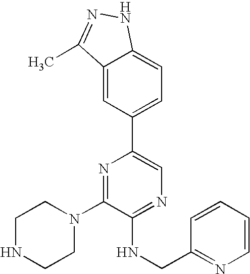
C1(N2CCNCC2)=NC(C2=CC=C3C(=C2)C(C)=NN3)=CN=C1NCC1=NC=CC=C1
